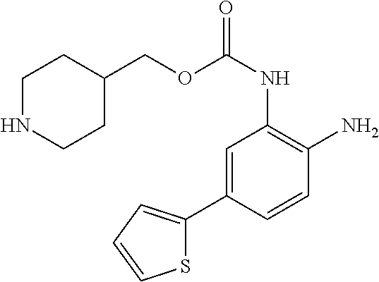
C1=C(C2=CC=CS2)C=CC(N)=C1NC(OCC1CCNCC1)=O
